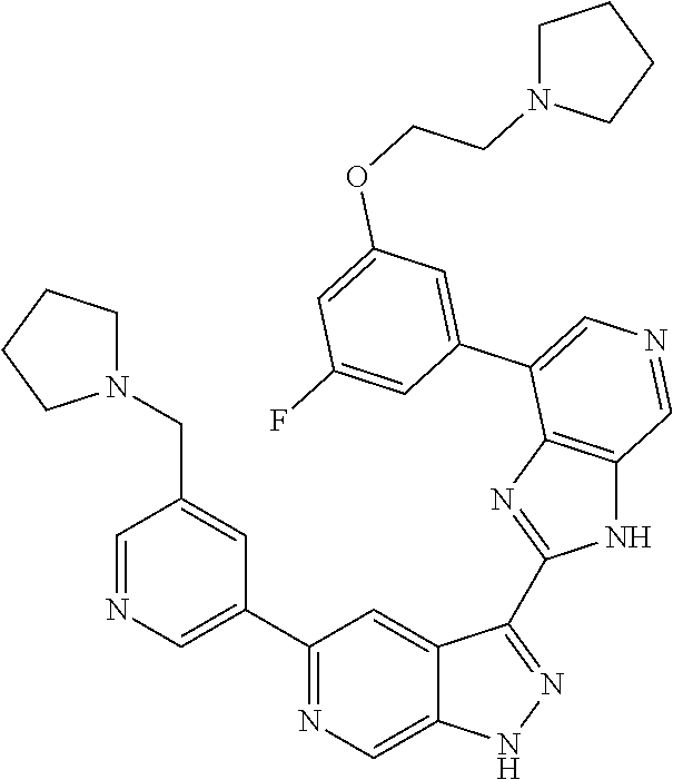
C1(C2=CN=CC(CN3CCCC3)=C2)=NC=C2C(=C1)C(C1=NC3=C(N1)C=NC=C3C1=CC(OCCN3CCCC3)=CC(F)=C1)=NN2
